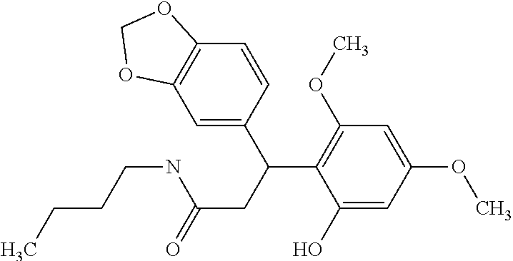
C1(O)=CC(OC)=CC(OC)=C1C(CC(=O)NCCCC)C1=CC2=C(C=C1)OCO2
